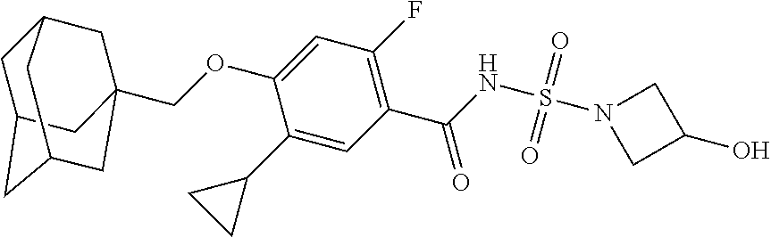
C(OC1=CC(F)=C(C(=O)NS(=O)(=O)N2CC(O)C2)C=C1C1CC1)C12CC3CC(CC(C1)C3)C2
